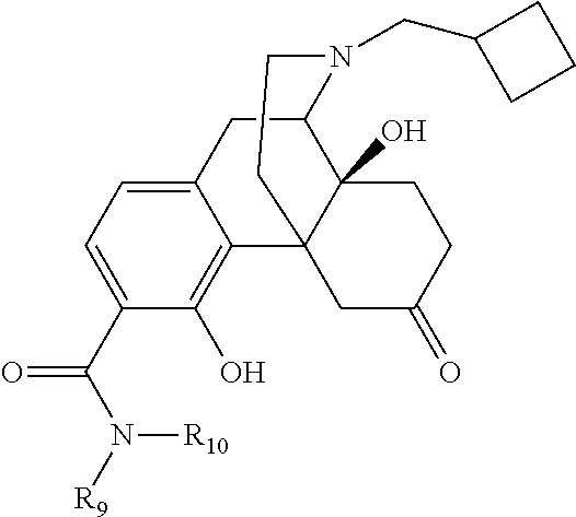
C1(C(N([R9])[R10])=O)=CC=C2C(=C1O)C13C(O)(C(C2)N(CC2CCC2)CC1)CCC(=O)C3
